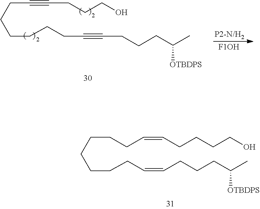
C(CCCCCCC#CCCCC(C)[OTBDPS])#CCCCO.[P2-N/H2].[F1OH].C(CCCCCC=CCCCC(C)[OTBDPS])CC=CCCCCO
